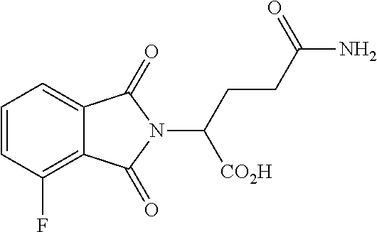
C1=CC(F)=C2C(=C1)C(=O)N(C([CO2H])CCC(N)=O)C2=O
